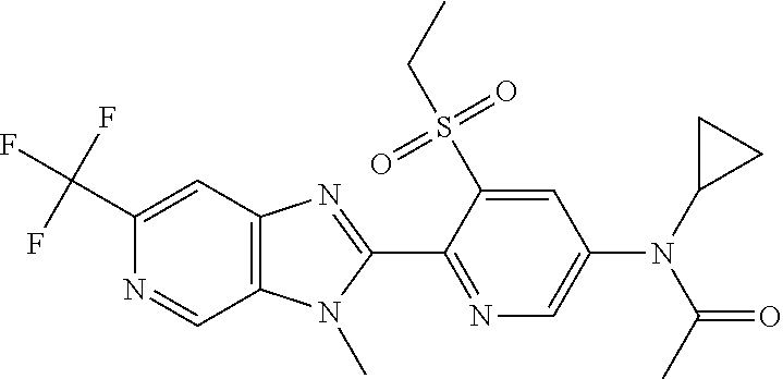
C1(C(F)(F)F)=CC2=C(C=N1)N(C)C(C1=NC=C(N(C3CC3)C(=O)C)C=C1S(CC)(=O)=O)=N2
